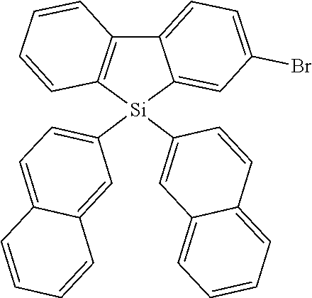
C12=C([Si](C3=CC=C4C(=C3)C=CC=C4)(C3=CC4=CC=CC=C4C=C3)C3=CC(Br)=CC=C13)C=CC=C2
